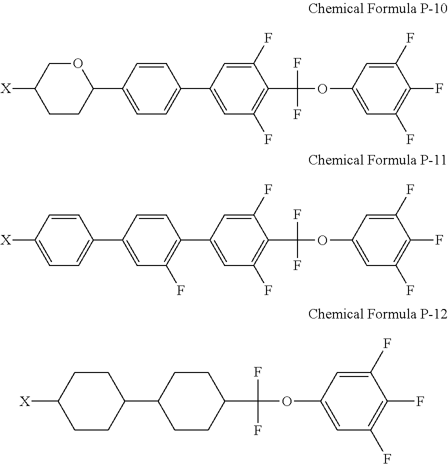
O1CC([X])CCC1C1=CC=C(C2=CC(F)=C(C(OC3=CC(F)=C(F)C(F)=C3)(F)F)C(F)=C2)C=C1.[X]C1=CC=C(C2=CC(F)=C(C3=CC(F)=C(C(OC4=CC(F)=C(F)C(F)=C4)(F)F)C(F)=C3)C=C2)C=C1.[X]C1CCC(C2CCC(C(OC3=CC(F)=C(F)C(F)=C3)(F)F)CC2)CC1
